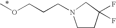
COCCCN1CCC(F)(F)C1
